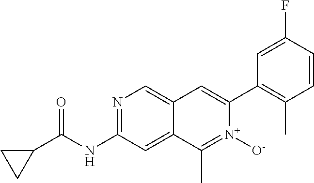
N1=C(NC(C2CC2)=O)C=C2C(=C1)C=C(C1=C(C)C=CC(F)=C1)[N+]([O-])=C2C
